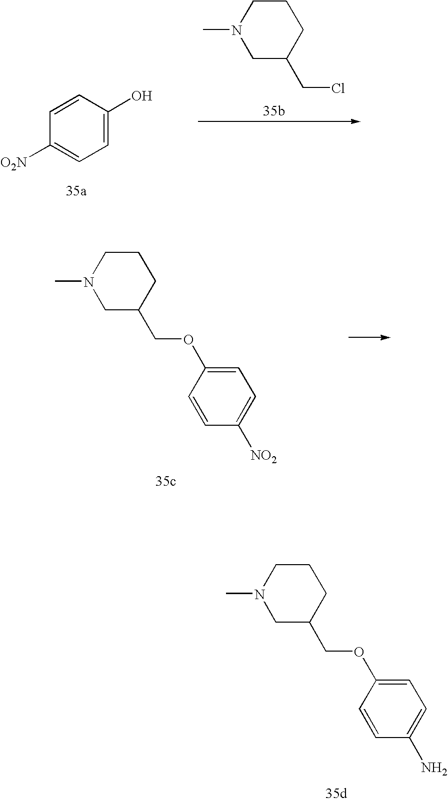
C1=CC(O)=CC=C1[O2N].C1CN(C)CC(CCl)C1.C1CN(C)CC(COC2=CC=C([NO2])C=C2)C1.C1CN(C)CC(COC2=CC=C(N)C=C2)C1
